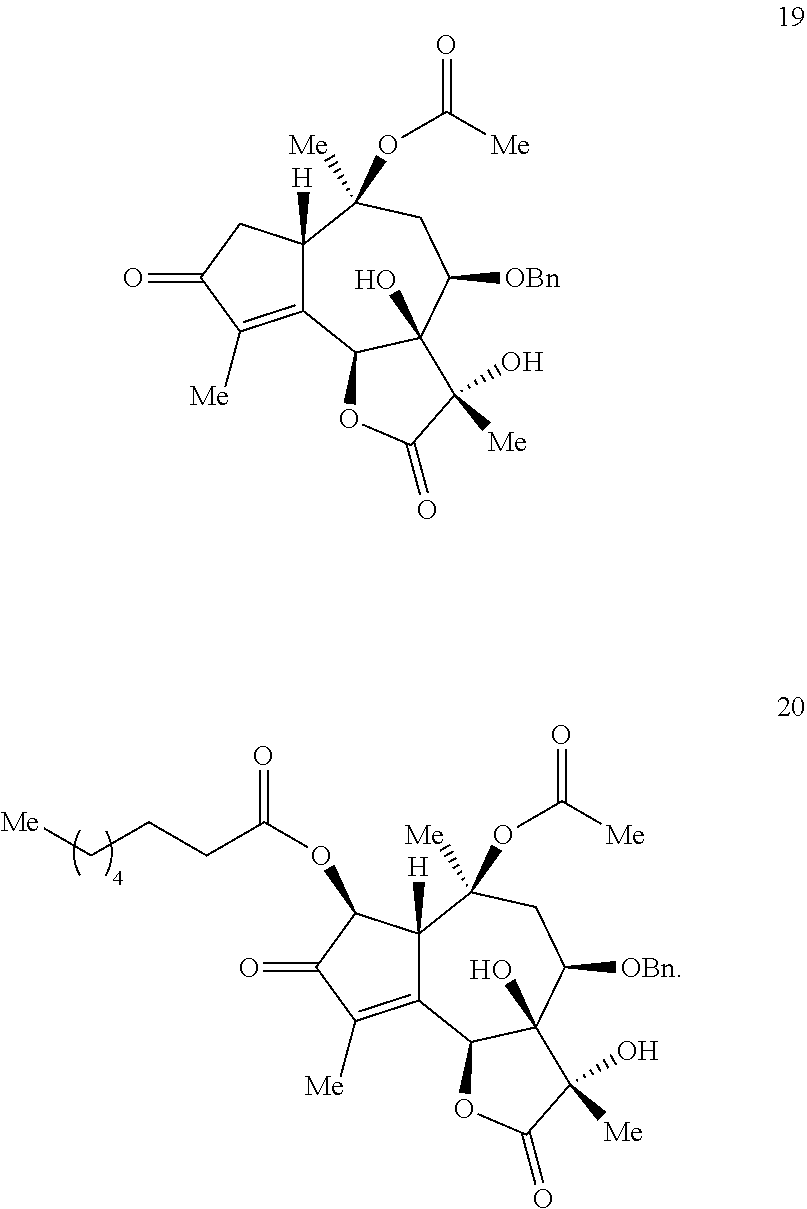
C12=C([Me])C(=O)C(OC(=O)CCC[Me])C1([H])C([Me])(OC(=O)[Me])CC([OBn])C1(O)C2OC(=O)C1(O)[Me].C12=C([Me])C(=O)CC1([H])C([Me])(OC(=O)[Me])CC([OBn])C1(O)C2OC(=O)C1(O)[Me]
